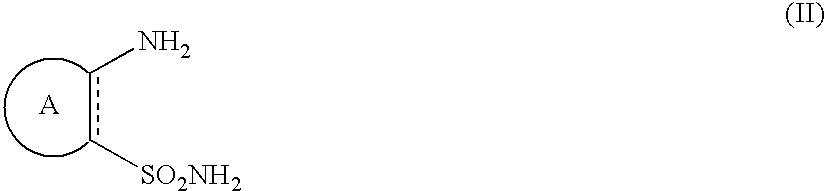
[SO2NH2]ccN.[A]
